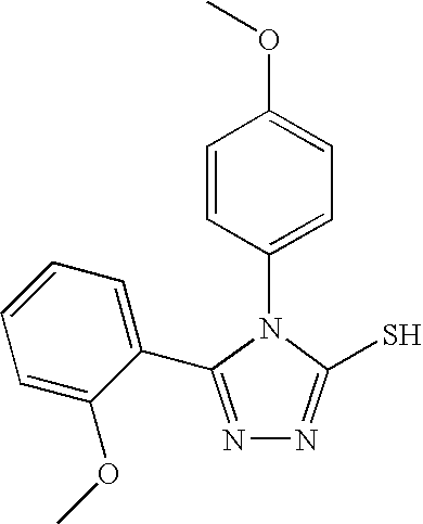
C1=CC(N2C(S)=NN=C2C2=CC=CC=C2OC)=CC=C1OC
